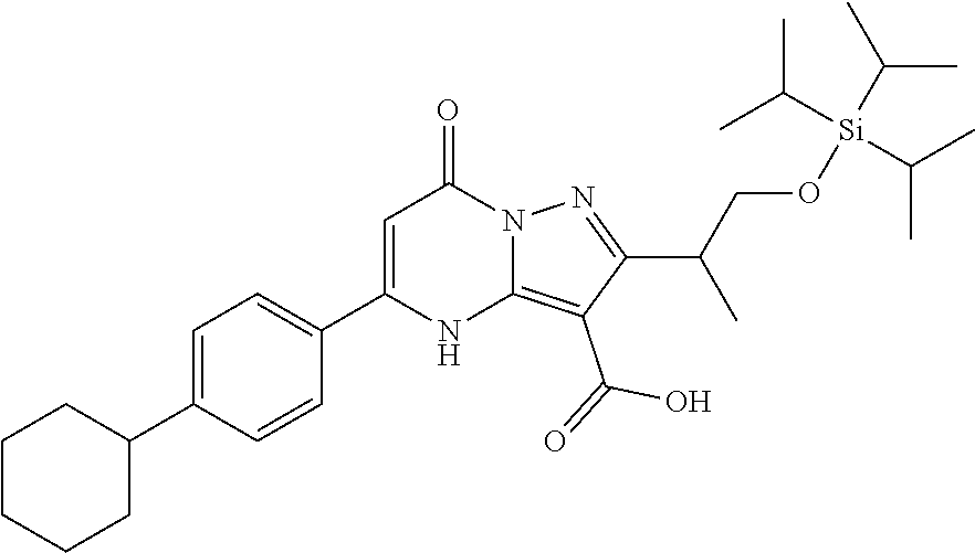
C1CCCC(C2=CC=C(C3=CC(=O)N4C(=C(C(=O)O)C(C(CO[Si](C(C)C)(C(C)C)C(C)C)C)=N4)N3)C=C2)C1
